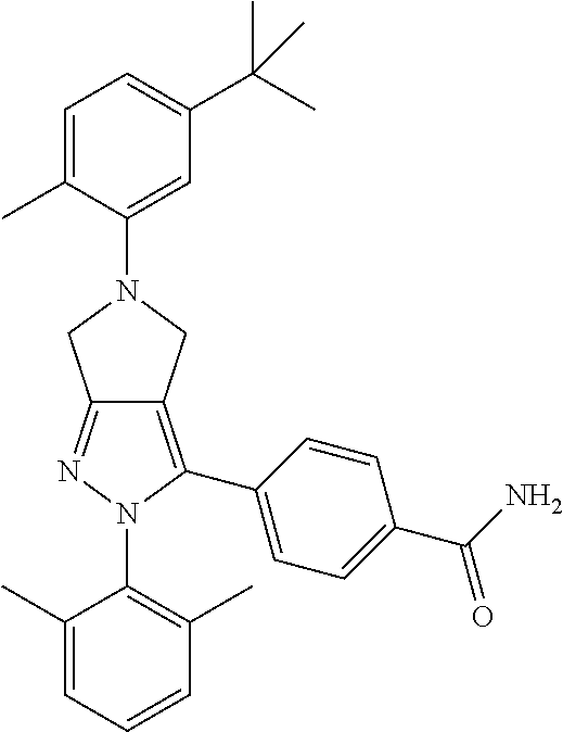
C1(C)=CC=CC(C)=C1N1C(C2=CC=C(C(N)=O)C=C2)=C2C(=N1)CN(C1=CC(C(C)(C)C)=CC=C1C)C2
